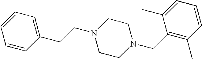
C1=CC(CCN2CCN(CC3=C(C)C=CC=C3C)CC2)=CC=C1
